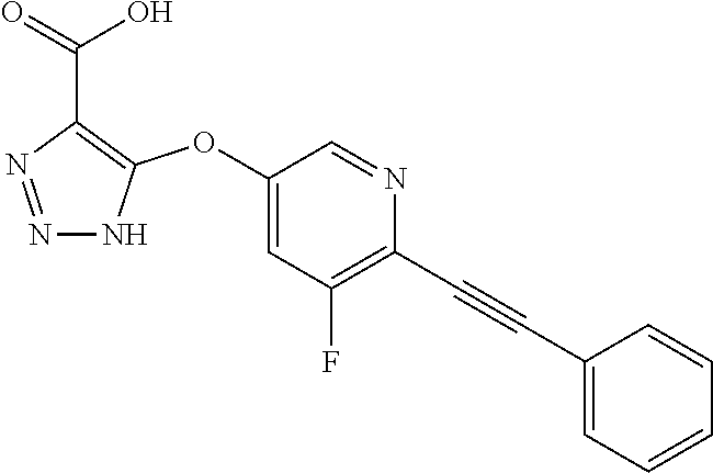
C1(OC2=C(C(=O)O)N=NN2)=CC(F)=C(C#CC2=CC=CC=C2)N=C1
